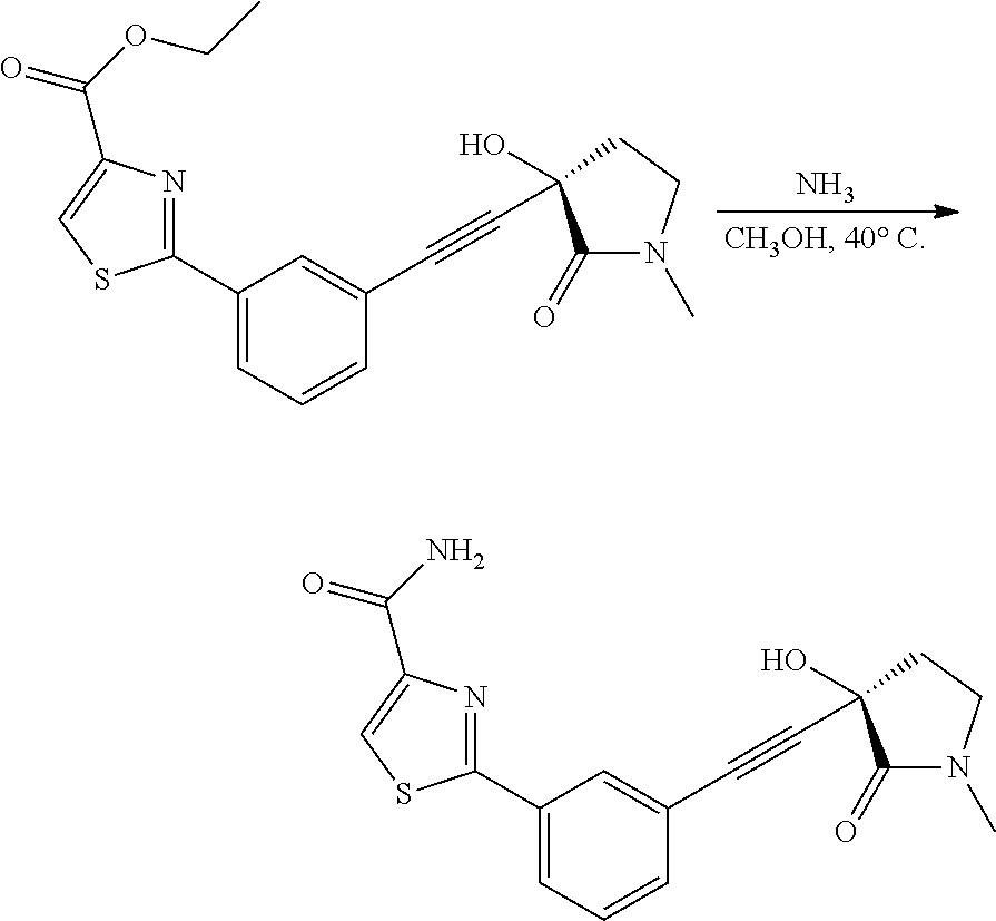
C1(C#CC2(O)C(=O)N(C)CC2)=CC(C2=NC(C(=O)OCC)=CS2)=CC=C1.N.C1(C#CC2(O)C(=O)N(C)CC2)=CC(C2=NC(C(=O)N)=CS2)=CC=C1
